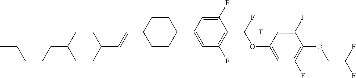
C1CC(C=CC2CCC(C3=CC(F)=C(C(F)(OC4=CC(F)=C(OC=C(F)F)C(F)=C4)F)C(F)=C3)CC2)CCC1CCCCC
